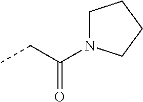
CCC(=O)N1CCCC1
